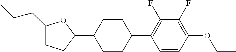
C1(CCC)CCC(C2CCC(C3=C(F)C(F)=C(OCC)C=C3)CC2)O1
